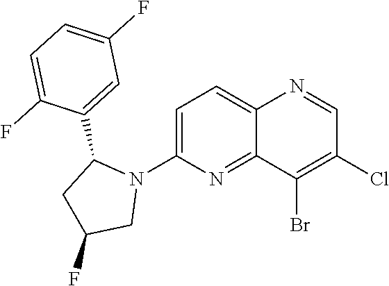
C1=C(C2CC(F)CN2C2=CC=C3C(=N2)C(Br)=C(Cl)C=N3)C(F)=CC=C1F
